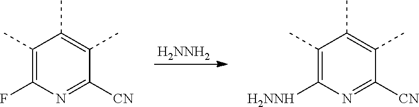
[H2NNH2].C1(C)=C(F)N=C([CN])C(C)=C1C.C1(C)=C([H2NNH])N=C([CN])C(C)=C1C
